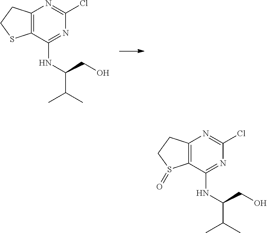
C(NC1=NC(Cl)=NC2=C1SCC2)(CO)C(C)C.C(NC1=NC(Cl)=NC2=C1S(=O)CC2)(CO)C(C)C
